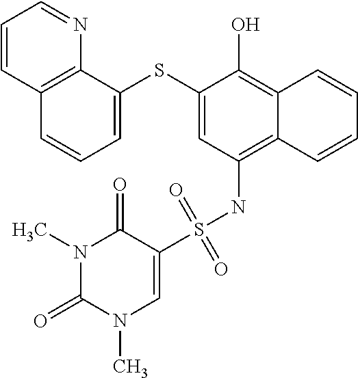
C1=C(SC2=CC(NS(C3=CN(C)C(=O)N(C)C3=O)(=O)=O)=C3C(=C2O)C=CC=C3)C2=C(C=C1)C=CC=N2
